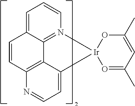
C1=C2C3=N(C=C1)[Ir]1(C4=CC=NC(=C34)C=C2)O=C(C)C=C(C)O1
